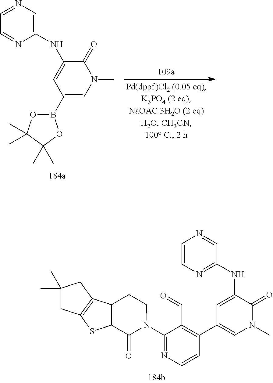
C1=CN=C(NC2=CC(C3=C(C=O)C(N4C(=O)C5=C(CC4)C4=C(S5)CC(C)(C)C4)=NC=C3)=CN(C)C2=O)C=N1.C1=NC=C(NC2=CC(B3OC(C)(C)C(C)(C)O3)=CN(C)C2=O)N=C1
